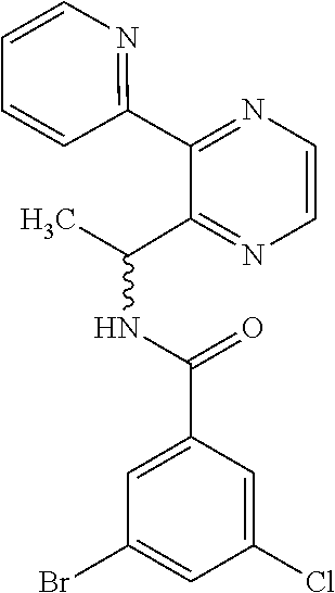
C(NC(C)C1=NC=CN=C1C1=NC=CC=C1)(C1=CC(Br)=CC(Cl)=C1)=O
